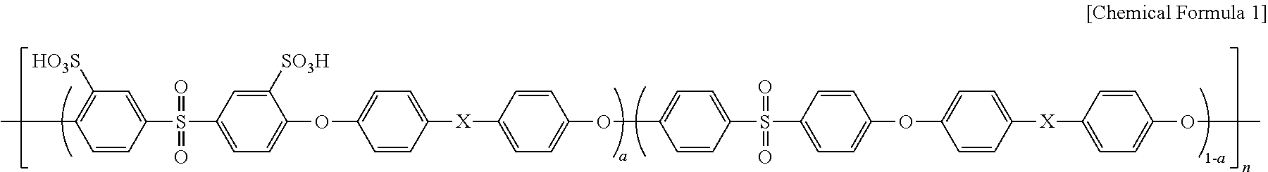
CC1=C([HO3S])C=C(S(=O)(=O)C2=CC=C(OC3=CC=C([X]C4=CC=C(OC5=CC=C(S(=O)(=O)C6=CC=C(OC7=CC=C([X]C8=CC=C(OC)C=C8)C=C7)C=C6)C=C5)C=C4)C=C3)C([SO3H])=C2)C=C1
